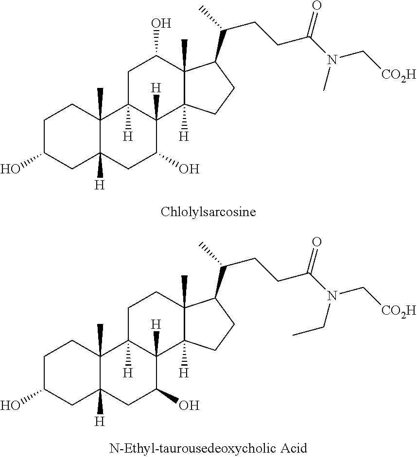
C1C(O)CC2([H])C(C)(C1)C1([H])C([H])(C(O)C2)C2([H])C(C)(C(O)C1)C(C(C)CCC(N(C[CO2H])C)=O)CC2.C1C(O)CC2([H])C(C)(C1)C1([H])C([H])(C(O)C2)C2([H])C(C)(CC1)C(C(C)CCC(N(C[CO2H])CC)=O)CC2
